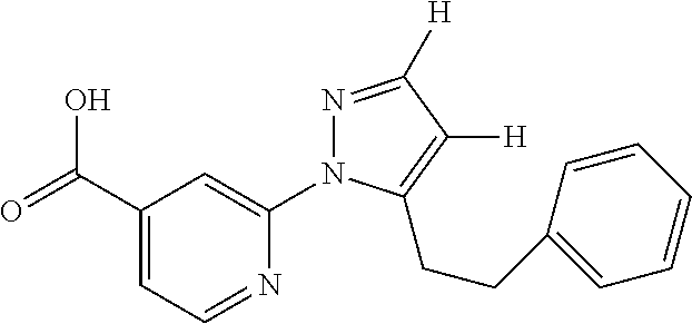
OC(C1=CC=NC(N2N=C([H])C([H])=C2CCC2=CC=CC=C2)=C1)=O
